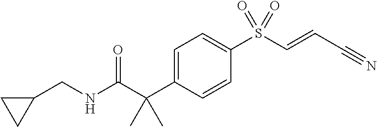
C1=C(C(C(NCC2CC2)=O)(C)C)C=CC(S(C=CC#N)(=O)=O)=C1
